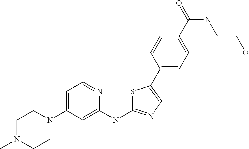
C1N(C)CCN(C2=CC=NC(NC3=NC=C(C4=CC=C(C(=O)NCCO)C=C4)S3)=C2)C1
